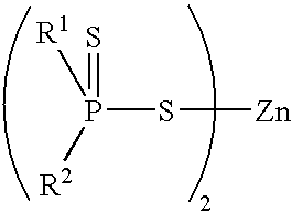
[R1]P([R2])(S[Zn])=S
